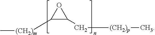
C[(CH2)m]C1C(C[(CH2)p]C)O1
